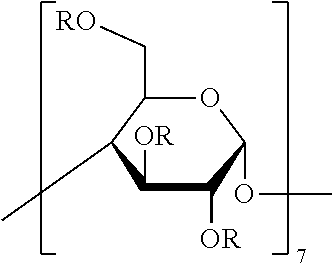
O1C(C[RO])C(C)C([OR])C([OR])C1OC
